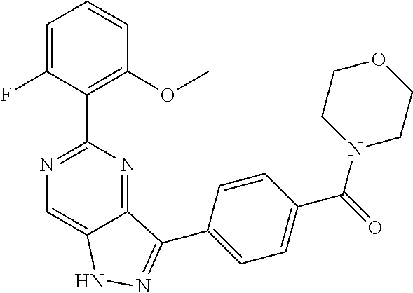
C1=C(F)C(C2=NC=C3C(=N2)C(C2=CC=C(C(=O)N4CCOCC4)C=C2)=NN3)=C(OC)C=C1
